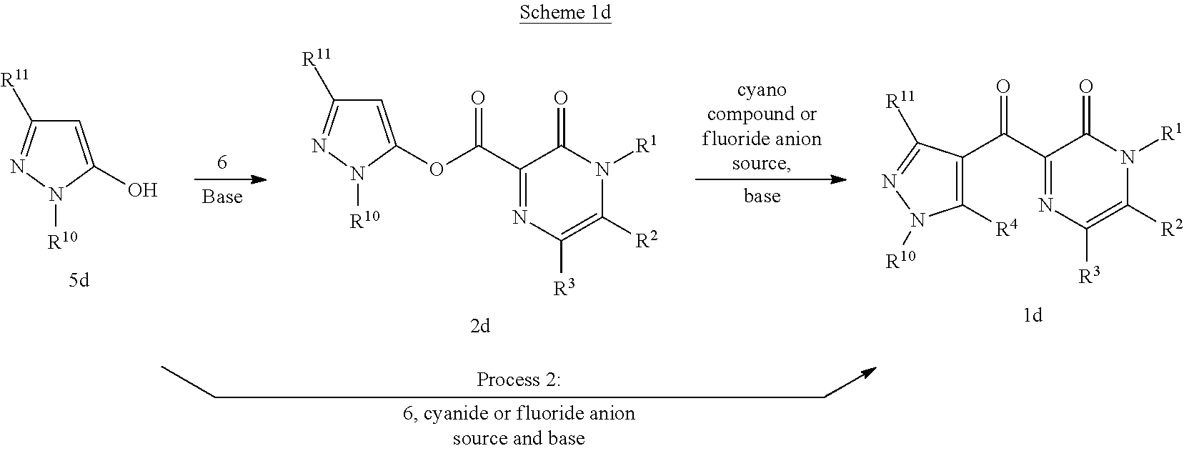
C1=C(O)N([R10])N=C1[R11].O(C(C1=NC([R3])=C([R2])N([R1])C1=O)=O)C1=CC([R11])=NN1[R10].C1([R4])=C(C(C2=NC([R3])=C([R2])N([R1])C2=O)=O)C([R11])=NN1[R10]
